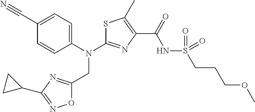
C1(C#N)=CC=C(N(C2=NC(C(=O)NS(CCCOC)(=O)=O)=C(C)S2)CC2=NC(C3CC3)=NO2)C=C1
